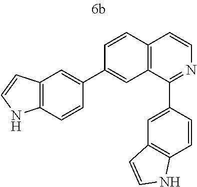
C12=C(C(C3=CC4=C(C=C3)NC=C4)=NC=C1)C=C(C1=CC3=C(C=C1)NC=C3)C=C2
